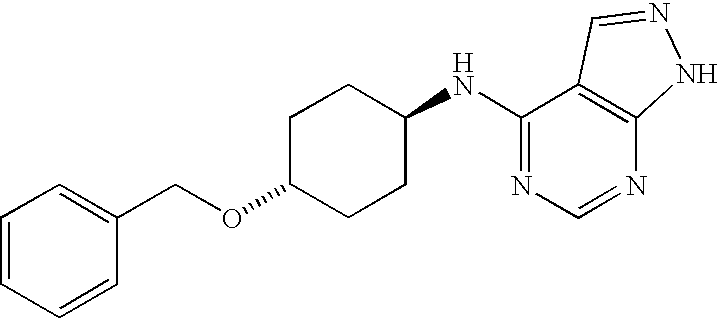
C1=CC=CC(COC2CCC(NC3=NC=NC4=C3C=NN4)CC2)=C1
